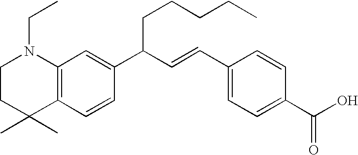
C1CC(C)(C)C2=C(N1CC)C=C(C(C=CC1=CC=C(C(O)=O)C=C1)CCCCC)C=C2
